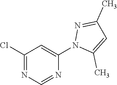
C1(Cl)=NC=NC(N2C(C)=CC(C)=N2)=C1
